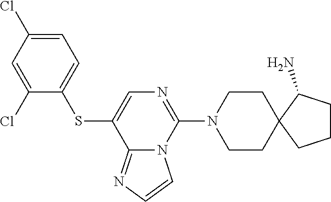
C1=C(Cl)C=C(Cl)C(SC2=CN=C(N3CCC4(CC3)CCCC4N)N3C2=NC=C3)=C1
